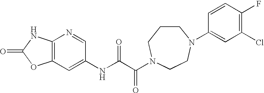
O=C1OC2=C(N1)N=CC(NC(C(=O)N1CCCN(C3=CC(Cl)=C(F)C=C3)CC1)=O)=C2
